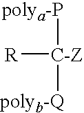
[C-Z]([polya-P])([polyb-Q])[R]
